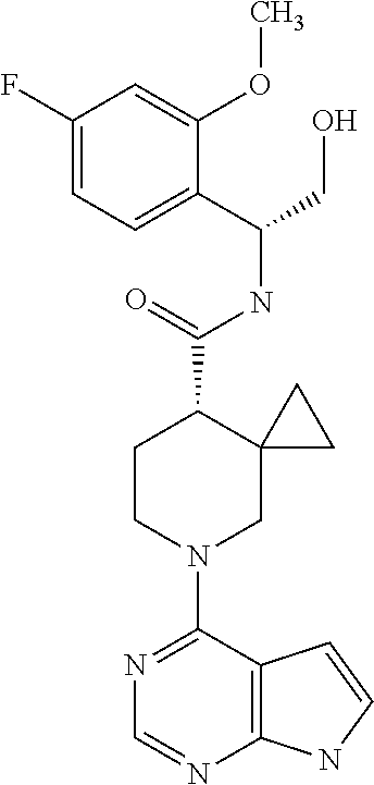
N1=C(N2CC3(C(C(=O)NC(C4=CC=C(F)C=C4OC)CO)CC2)CC3)C2=C(N=C1)NC=C2
